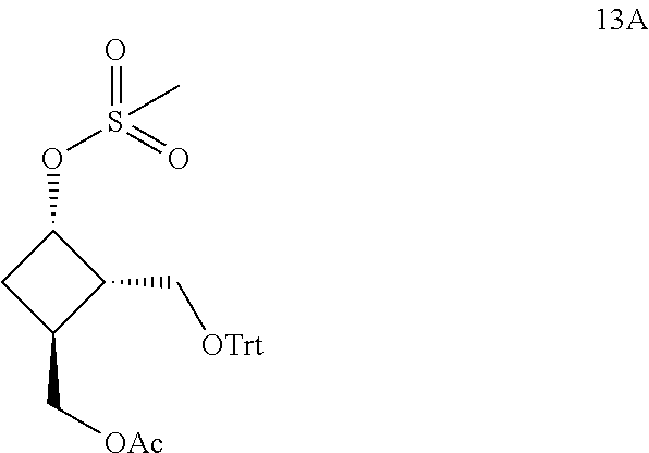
C1(OS(=O)(=O)C)CC(C[OAc])C1C[OTrt]
